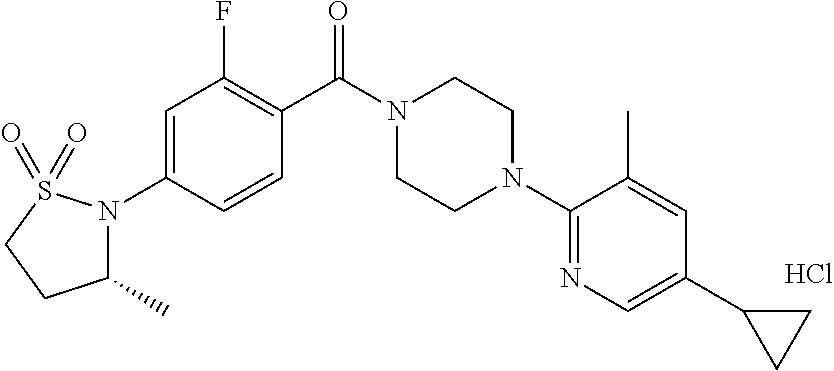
C1=C(N2C(C)CCS2(=O)=O)C=CC(C(N2CCN(C3=NC=C(C4CC4)C=C3C)CC2)=O)=C1F.Cl
